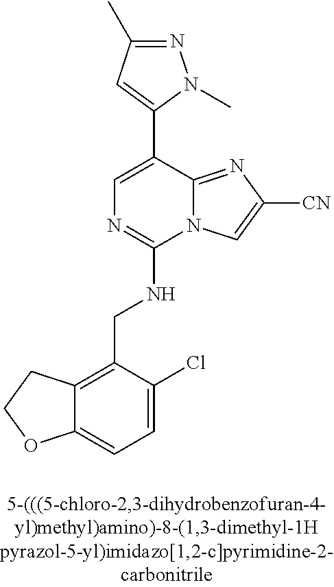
C12=CC=C(Cl)C(CNC3=NC=C(C4=CC(C)=NN4C)C4=NC([CN])=CN34)=C1CCO2
